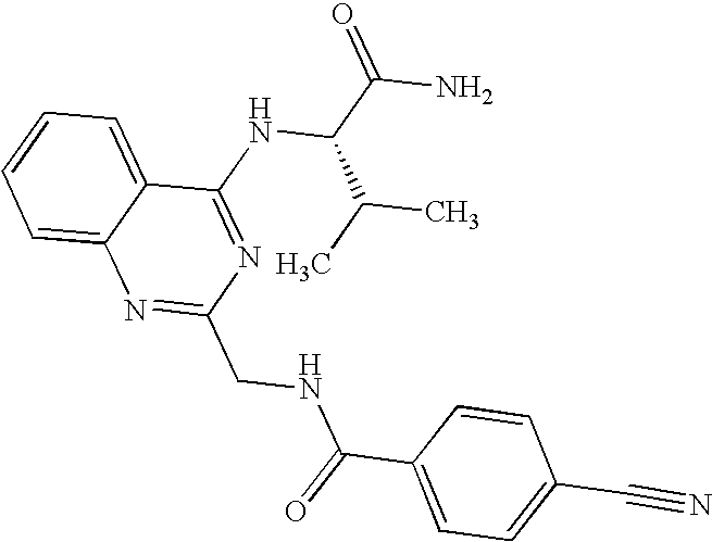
C1=CC=C2C(=C1)N=C(CNC(C1=CC=C(C#N)C=C1)=O)N=C2NC(C(N)=O)C(C)C
